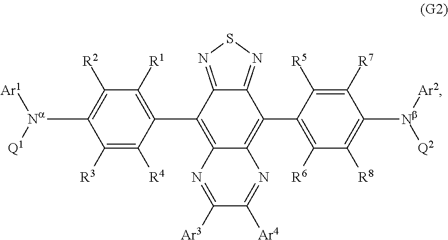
C12=NSN=C1C(C1=C([R1])C([R2])=C([Na]([Q1])[Ar1])C([R3])=C1[R4])=C1C(=C2C2=C([R6])C([R8])=C([Nb]([Ar2])[Q2])C([R7])=C2[R5])N=C([Ar4])C([Ar3])=N1
